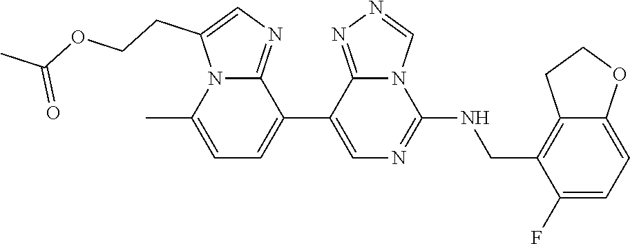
C1(C2=CC=C(C)N3C2=NC=C3CCOC(C)=O)=CN=C(NCC2=C3C(=CC=C2F)OCC3)N2C1=NN=C2
